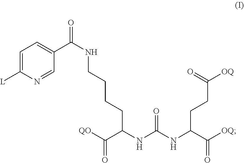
O=C(C(NC(NC(C(=O)[QO])CCCCNC(C1=CC=C([L])N=C1)=O)=O)CCC(=O)[OQ])[OQ]
